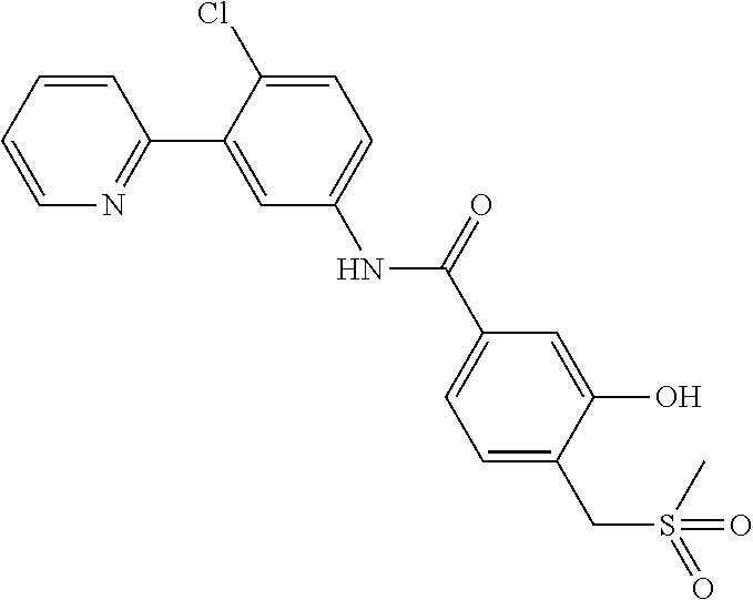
O=S(C)(CC1=CC=C(C(NC2=CC=C(Cl)C(C3=NC=CC=C3)=C2)=O)C=C1O)=O
